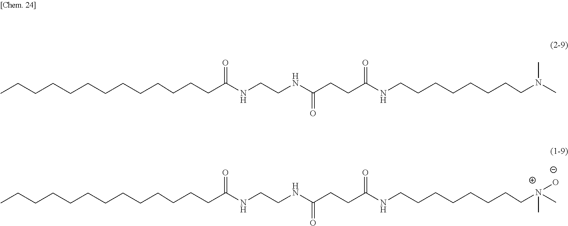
CCCCCCCCCCCCCC(NCCNC(CCC(NCCCCCCCCN(C)C)=O)=O)=O.CCCCCCCCCCCCCC(NCCNC(CCC(NCCCCCCCC[N+](C)(C)[O-])=O)=O)=O
